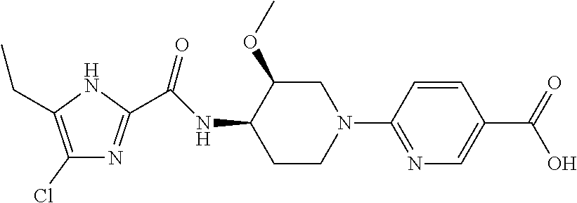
C1(Cl)=C(CC)NC(C(NC2C(OC)CN(C3=NC=C(C(=O)O)C=C3)CC2)=O)=N1
